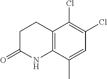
C12=C(C(C)=CC(Cl)=C1Cl)NC(=O)CC2
